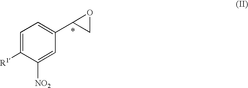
C1=C([R1])C([NO2])=CC(C2CO2)=C1
